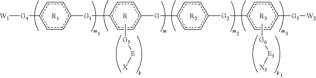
c1cc([G4][W1])ccc1[G1]c1ccc([G]c2ccc([G2]c3ccc([G3][W2])cc3)cc2)cc1.[R1].[R].[R2].[R3].C[G6][E3][X3].C[G5][E][X]
